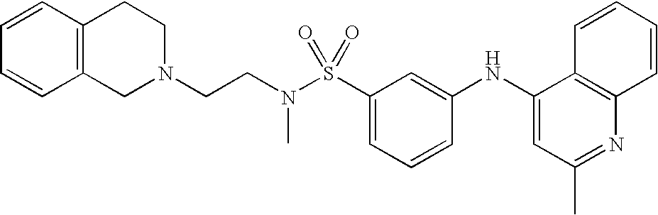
C1=CC=CC2=C1CCN(CCN(S(C1=CC=CC(NC3=CC(C)=NC4=C3C=CC=C4)=C1)(=O)=O)C)C2
